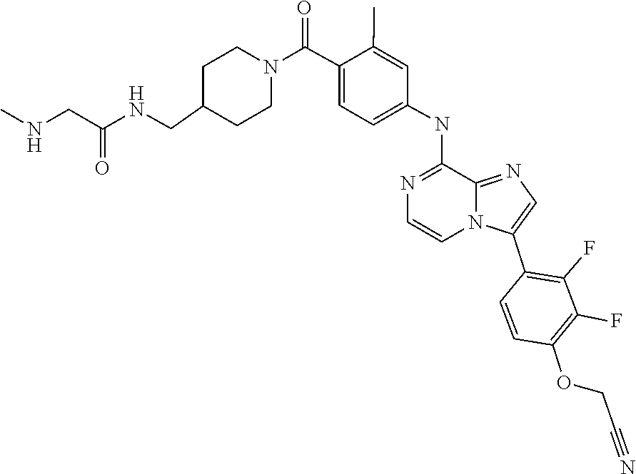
C1(C(N2CCC(CNC(=O)CNC)CC2)=O)=CC=C(NC2=NC=CN3C2=NC=C3C2=C(F)C(F)=C(OCC#N)C=C2)C=C1C
